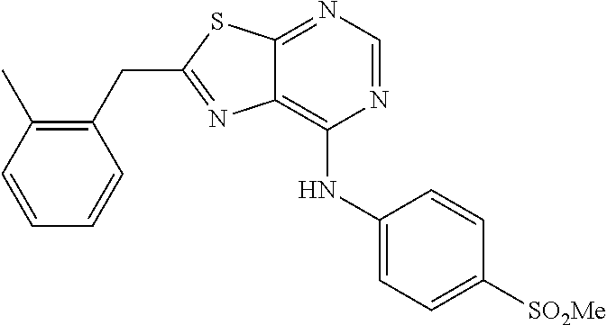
C1(CC2=NC3=C(NC4=CC=C([SO2Me])C=C4)N=CN=C3S2)=C(C)C=CC=C1
